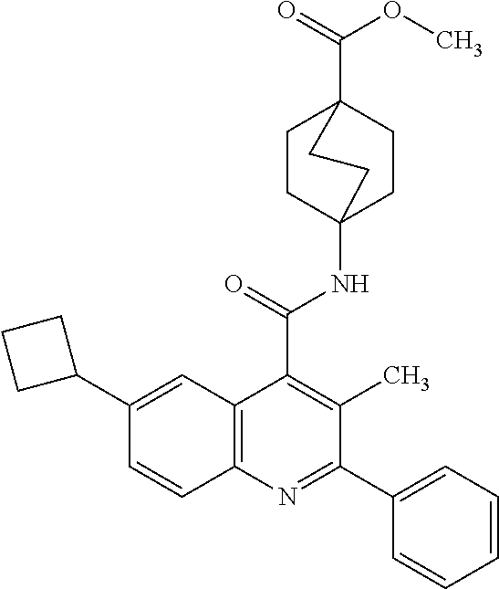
C1CC2(NC(=O)C3=C(C)C(C4=CC=CC=C4)=NC4=C3C=C(C3CCC3)C=C4)CCC1(C(=O)OC)CC2
